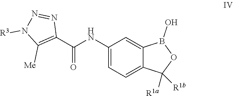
C1(NC(C2=C([Me])N([R3])N=N2)=O)=CC=C2C(=C1)B(O)OC2([R1b])[R1a]
